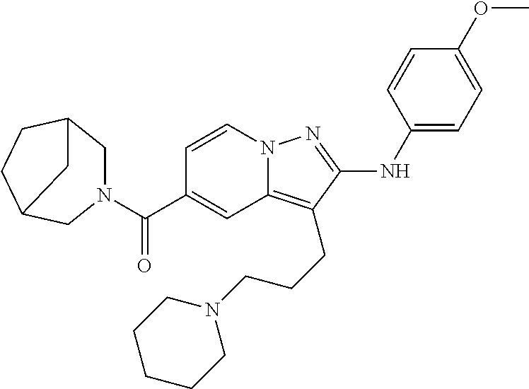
N12C(=C(CCCN3CCCCC3)C(NC3=CC=C(OC)C=C3)=N1)C=C(C(N1CC3CCC(C1)C3)=O)C=C2
